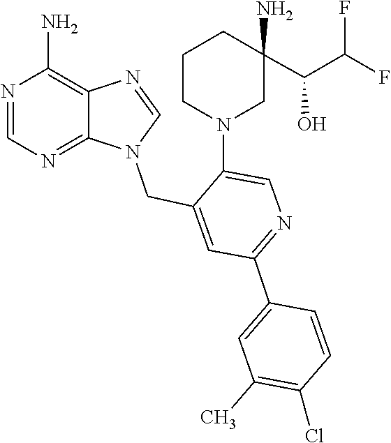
C1=NC2=C(N)N=CN=C2N1CC1=CC(C2=CC(C)=C(Cl)C=C2)=NC=C1N1CC(N)(C(C(F)F)O)CCC1
